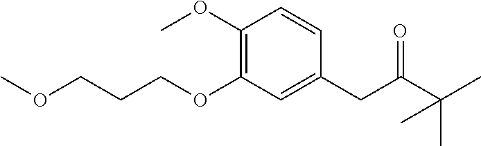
C1(OC)=C(OCCCOC)C=C(CC(=O)C(C)(C)C)C=C1
